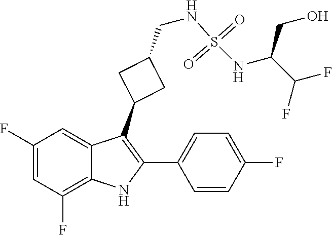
N(S(=O)(=O)NC(C(F)F)CO)CC1CC(C2=C(C3=CC=C(F)C=C3)NC3=C(F)C=C(F)C=C23)C1
